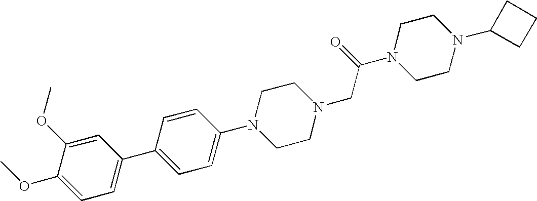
C1(OC)=CC=C(C2=CC=C(N3CCN(CC(N4CCN(C5CCC5)CC4)=O)CC3)C=C2)C=C1OC
